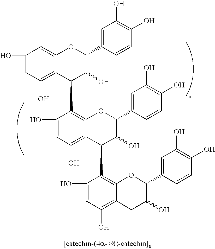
C1(O)=CC(O)=C2C(=C1)OC(C1=CC(O)=C(O)C=C1)C(O)C2C1=C2C(=C(O)C=C1O)C(C1=C3C(=C(O)C=C1O)CC(O)C(C1=CC(O)=C(O)C=C1)O3)C(O)C(C1=CC(O)=C(O)C=C1)O2
